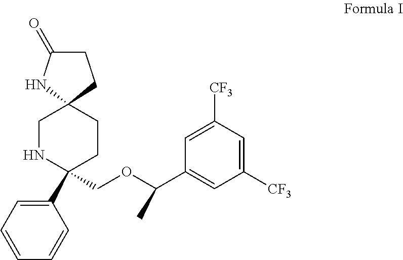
C1(C2(COC(C3=CC([CF3])=CC([CF3])=C3)C)CCC3(CN2)CCC(=O)N3)=CC=CC=C1
